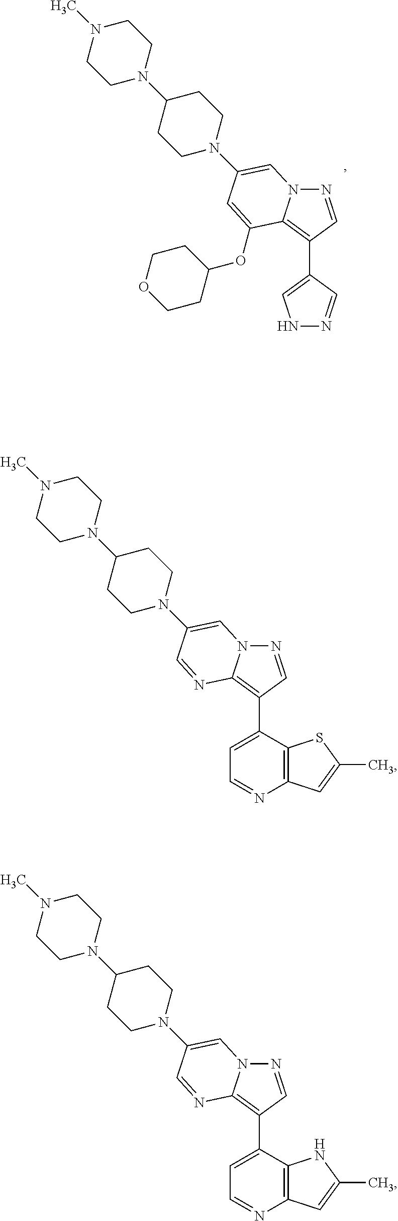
N1=CC(C2=CNN=C2)=C2N1C=C(N1CCC(N3CCN(C)CC3)CC1)C=C2OC1CCOCC1.N1=CC(C2=CC=NC3=C2SC(C)=C3)=C2N1C=C(N1CCC(N3CCN(C)CC3)CC1)C=N2.N1=CC(C2=CC=NC3=C2NC(C)=C3)=C2N1C=C(N1CCC(N3CCN(C)CC3)CC1)C=N2
